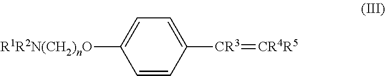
[R1R2N(CH2)nO]C1=CC=C([CR3]=[CR4R5])C=C1
